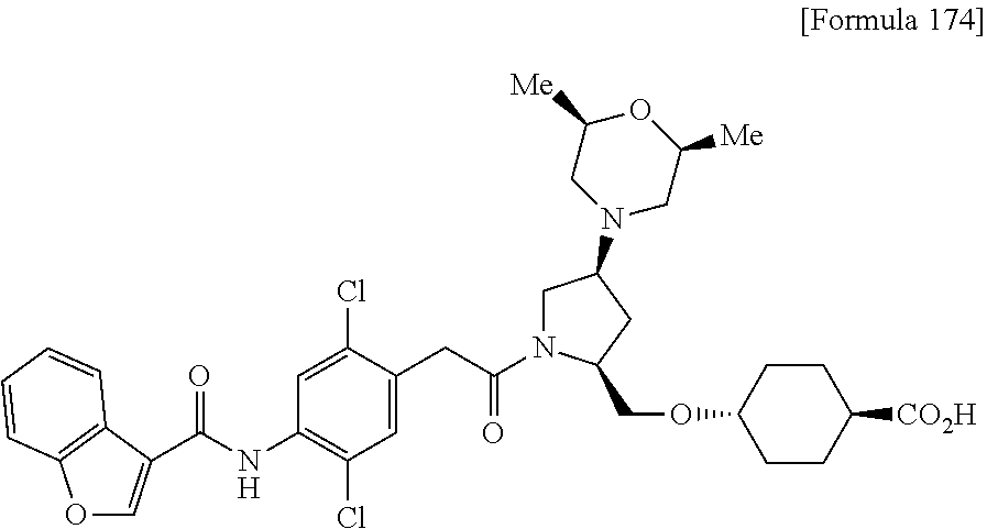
C(NC1=C(Cl)C=C(CC(=O)N2CC(N3CC([Me])OC([Me])C3)CC2COC2CCC([CO2H])CC2)C(Cl)=C1)(=O)C1=COC2=C1C=CC=C2
